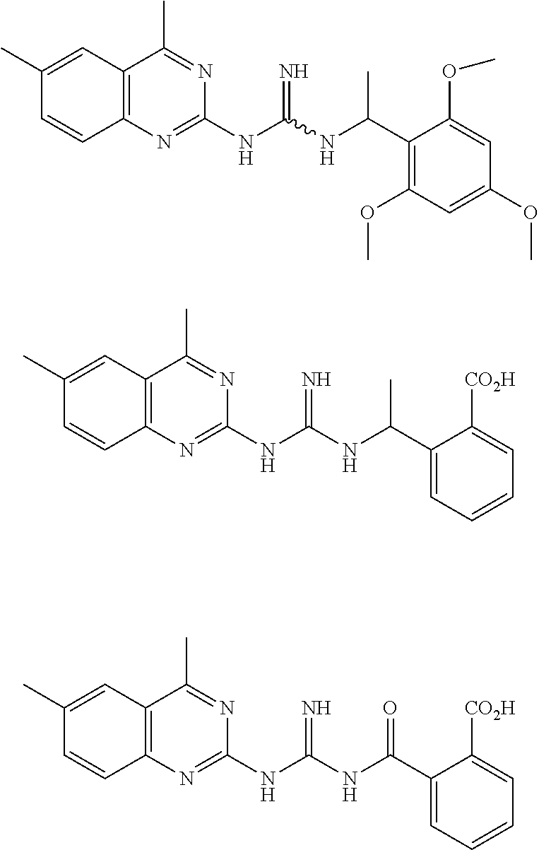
N=C(NC1=NC2=C(C=C(C)C=C2)C(C)=N1)NC(C1=C(OC)C=C(OC)C=C1OC)C.C1(C)=NC(NC(NC(C2=CC=CC=C2[CO2H])C)=N)=NC2=C1C=C(C)C=C2.C1(NC(NC(C2=CC=CC=C2[CO2H])=O)=N)=NC2=C(C=C(C)C=C2)C(C)=N1
